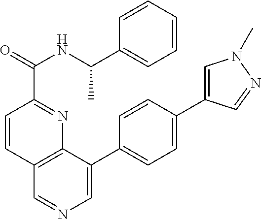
C12=C(C(C3=CC=C(C4=CN(C)N=C4)C=C3)=CN=C1)N=C(C(=O)NC(C1=CC=CC=C1)C)C=C2
